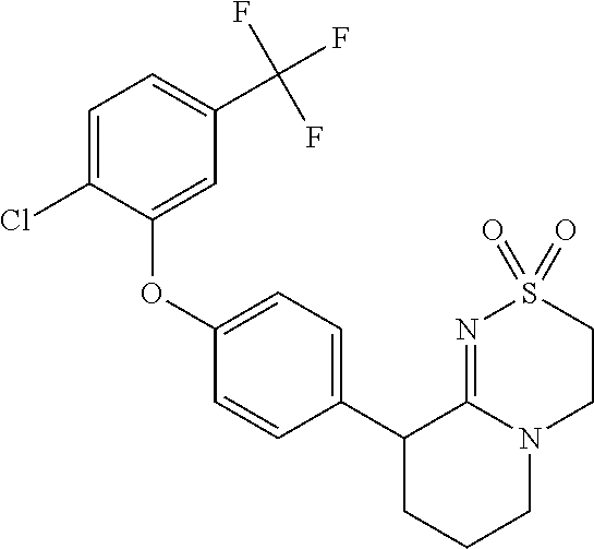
C1(OC2=CC(C(F)(F)F)=CC=C2Cl)=CC=C(C2CCCN3C2=NS(=O)(=O)CC3)C=C1
